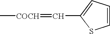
C1=CSC(C=[COCH]C)=C1
